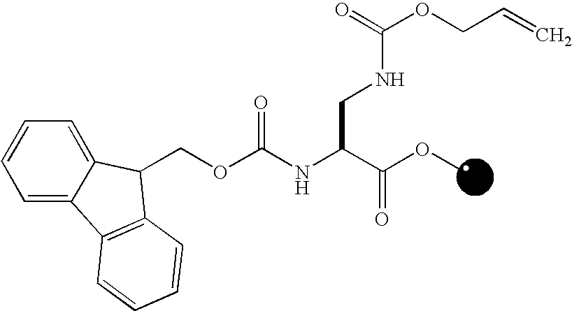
C1(COC(NC(C(OC)=O)CNC(=O)OCC=C)=O)C2=CC=CC=C2C2=C1C=CC=C2
